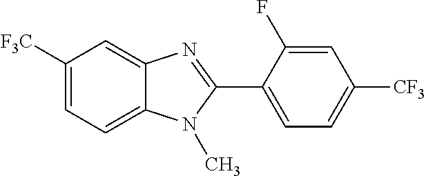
C12=CC([F3C])=CC=C1N(C)C(C1=CC=C([CF3])C=C1F)=N2
